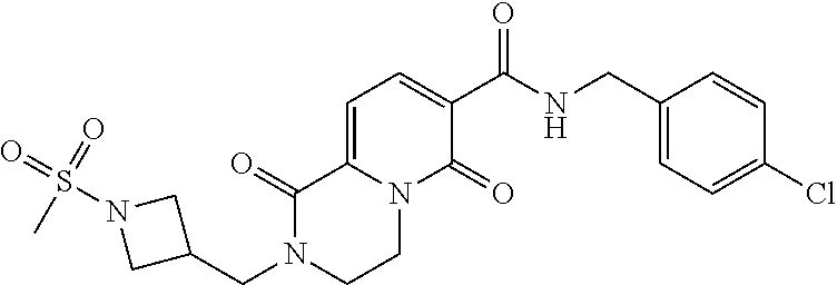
N1(CC2CN(S(=O)(=O)C)C2)CCN2C(=CC=C(C(NCC3=CC=C(Cl)C=C3)=O)C2=O)C1=O
